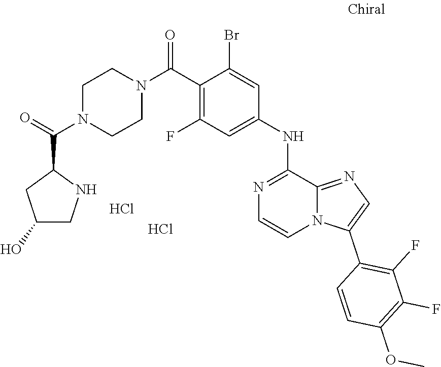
N1=C2C(NC3=CC(F)=C(C(N4CCN(C(C5CC(O)CN5)=O)CC4)=O)C(Br)=C3)=NC=CN2C(C2=C(F)C(F)=C(OC)C=C2)=C1.Cl.Cl
